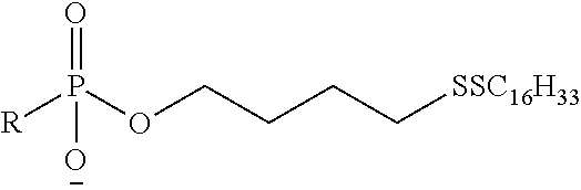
P(OCCCC[SSC16H33])(=O)([O-])[R]
